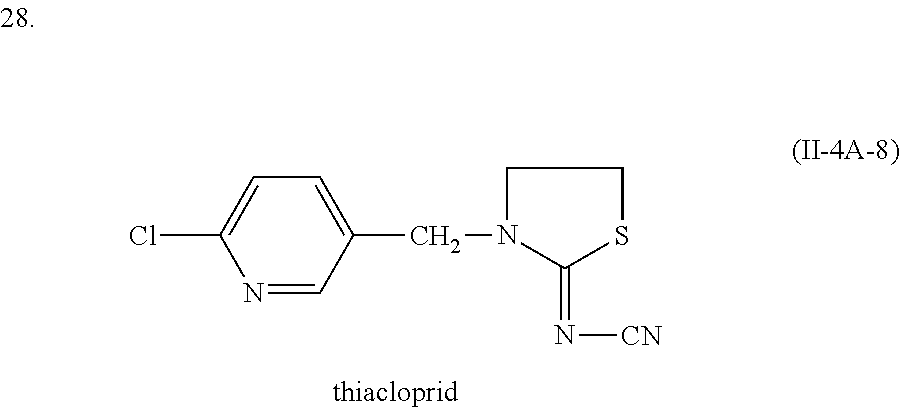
C1=C(Cl)N=CC(CN2CCSC2=N[CN])=C1
